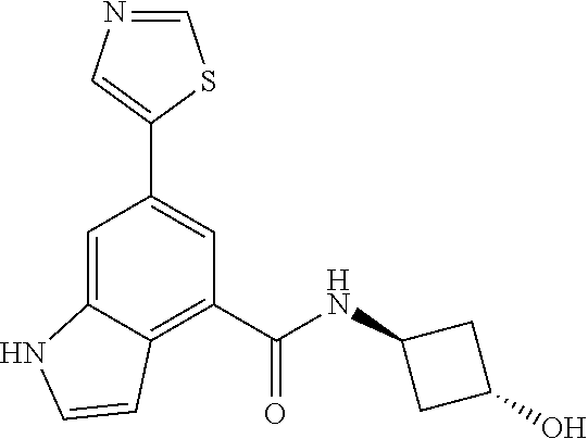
C1=C2C(=C(C(NC3CC(O)C3)=O)C=C1C1=CN=CS1)C=CN2
